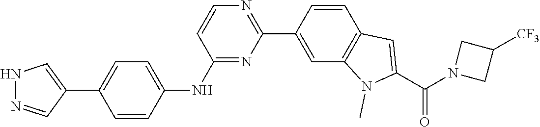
N1N=CC(C2=CC=C(NC3=NC(C4=CC5=C(C=C4)C=C(C(N4CC([CF3])C4)=O)N5C)=NC=C3)C=C2)=C1
